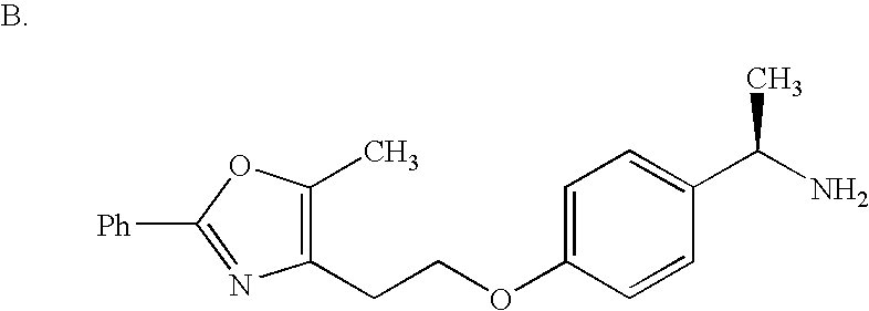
C1(CCOC2=CC=C(C(N)C)C=C2)=C(C)OC([Ph])=N1
